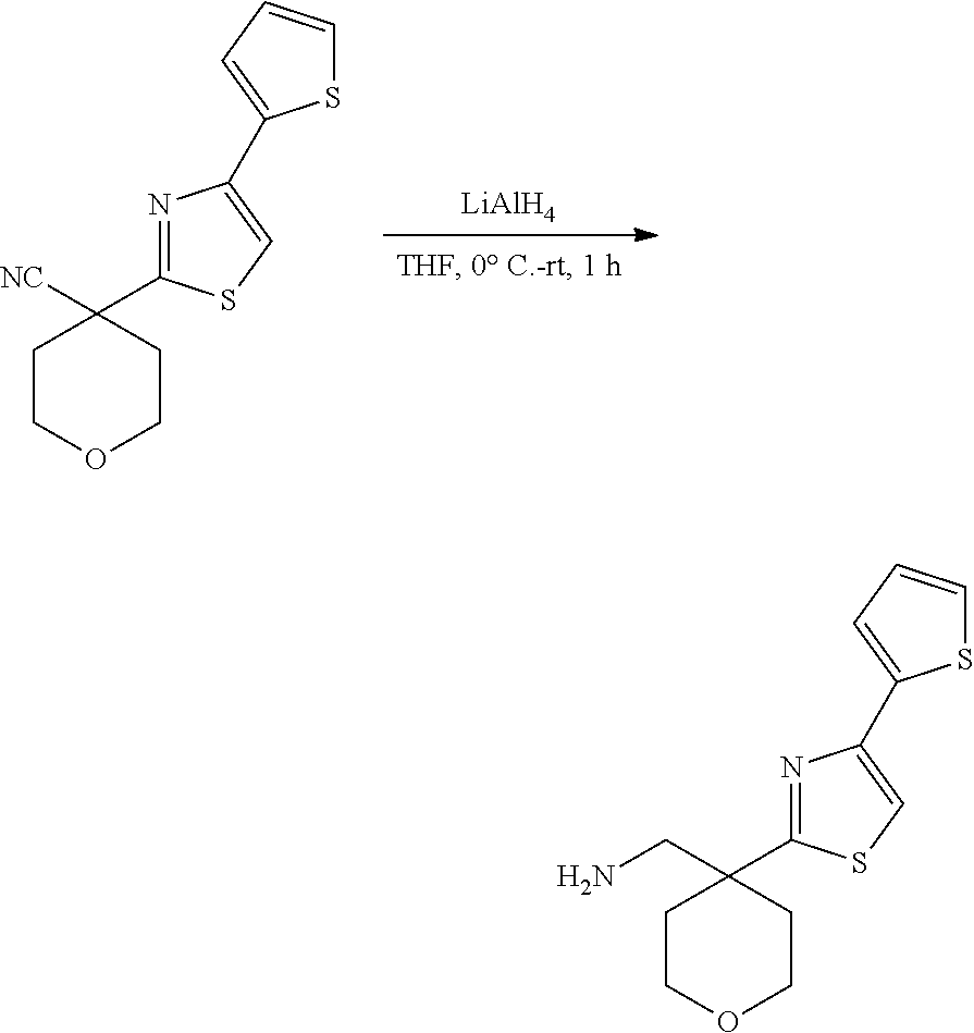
[LiAlH4].C1(C2([NC])CCOCC2)=NC(C2=CC=CS2)=CS1.C1(C2(CN)CCOCC2)=NC(C2=CC=CS2)=CS1
